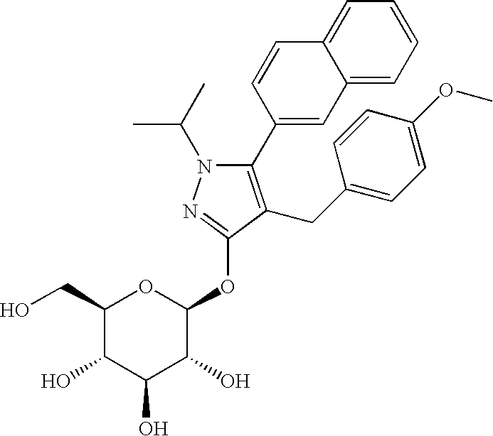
N1(C(C)C)C(C2=CC3=CC=CC=C3C=C2)=C(CC2=CC=C(OC)C=C2)C(OC2OC(CO)C(O)C(O)C2O)=N1
